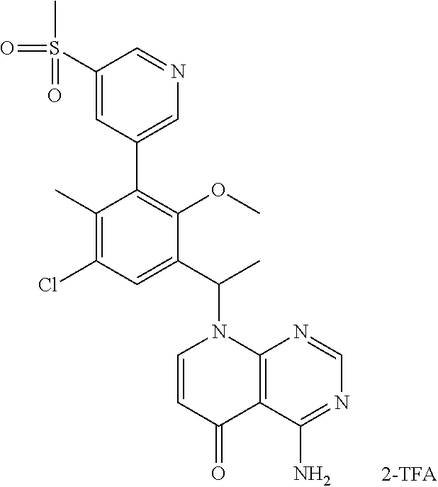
C1(C)=C(Cl)C=C(C(C)N2C=CC(=O)C3=C2N=CN=C3N)C(OC)=C1C1=CN=CC(S(=O)(=O)C)=C1
